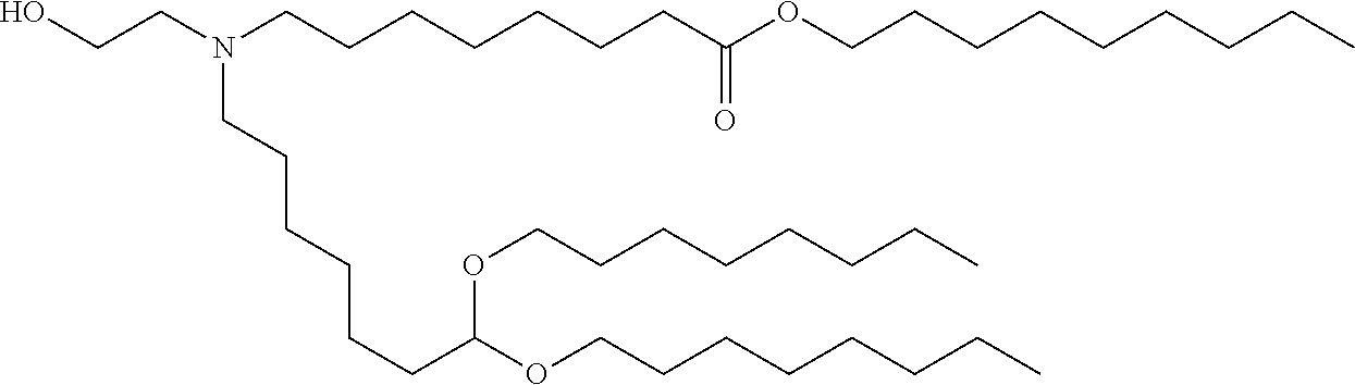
OCCN(CCCCCCCC(OCCCCCCCCC)=O)CCCCCCC(OCCCCCCCC)OCCCCCCCC
